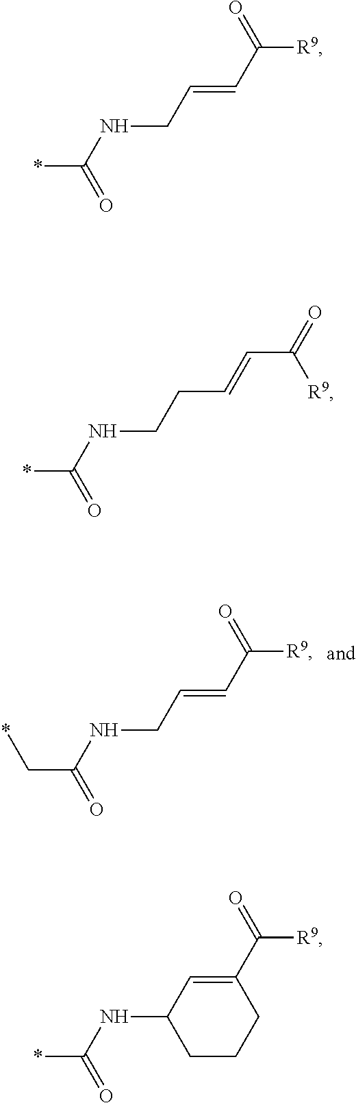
*C(NCC=CC([R9])=O)=O.C(C(NCC=CC([R9])=O)=O)*.*C(NC1C=C(C(=O)[R9])CCC1)=O.*C(NCCC=CC(=O)[R9])=O
